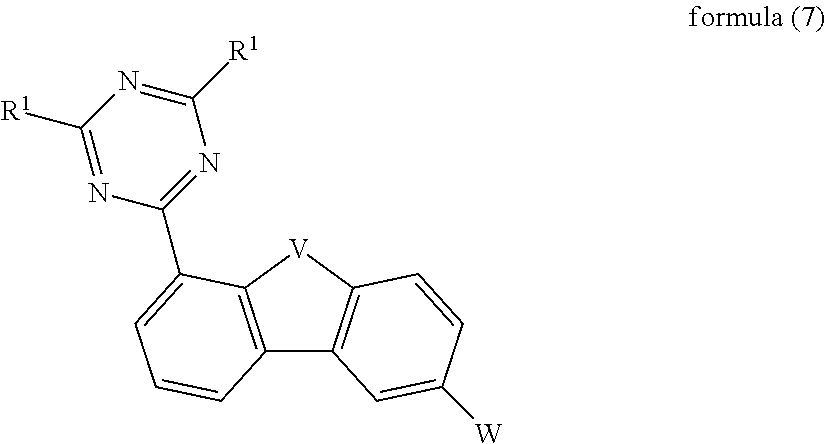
C12=C([V]C3=C1C=C([W])C=C3)C(C1=NC([R1])=NC([R1])=N1)=CC=C2
